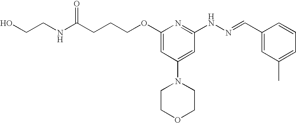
C(CCOC1=CC(N2CCOCC2)=CC(NN=CC2=CC(C)=CC=C2)=N1)C(NCCO)=O
